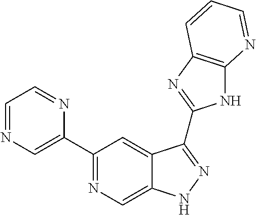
C1(C2=NC=C3C(=C2)C(C2=NC4=C(N2)N=CC=C4)=NN3)=CN=CC=N1
